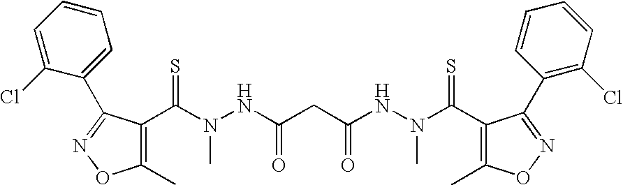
C(N(NC(CC(NN(C(=S)C1=C(C)ON=C1C1=C(Cl)C=CC=C1)C)=O)=O)C)(=S)C1=C(C)ON=C1C1=CC=CC=C1Cl
